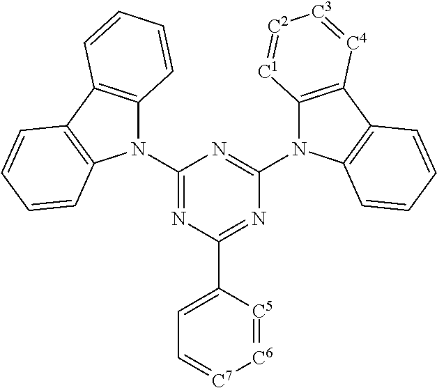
C1(N2C3=C(C4=C2C=CC=C4)C=CC=C3)=NC(C2=CC=[C7][C6]=[C5]2)=NC(N2C3=C(C4=C2C=CC=C4)[C4]=[C3][C2]=[C1]3)=N1
